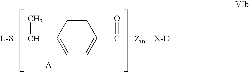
[L-S]C(C)C1=CC=C(C(=O)[Zm][X-D])C=C1
